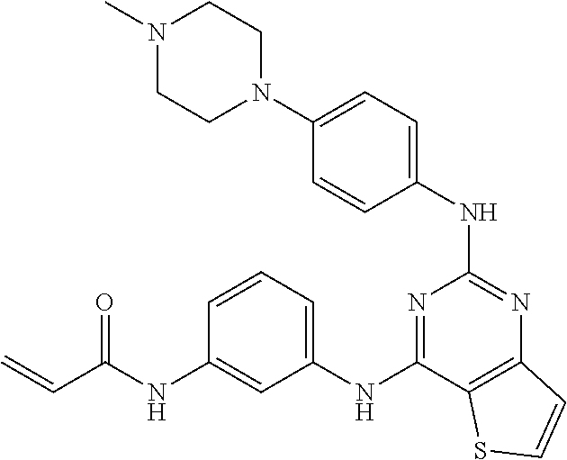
C=CC(NC1=CC(NC2=NC(NC3=CC=C(N4CCN(C)CC4)C=C3)=NC3=C2SC=C3)=CC=C1)=O
